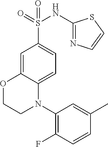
C1=C2C(=CC=C1S(=O)(=O)NC1=NC=CS1)N(C1=C(F)C=CC(C)=C1)CCO2
